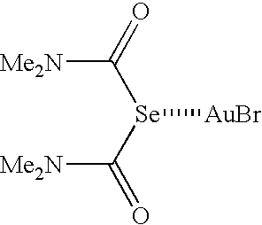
[Se]([AuBr])(C([Me2N])=O)C([Me2N])=O
